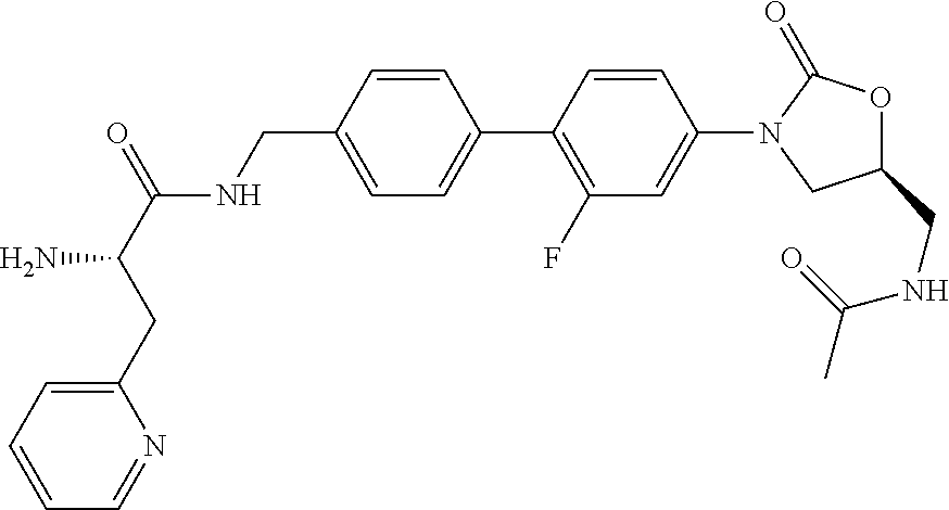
C1(CNC(=O)C)OC(=O)N(C2=CC(F)=C(C3=CC=C(CNC(C(CC4=CC=CC=N4)N)=O)C=C3)C=C2)C1
